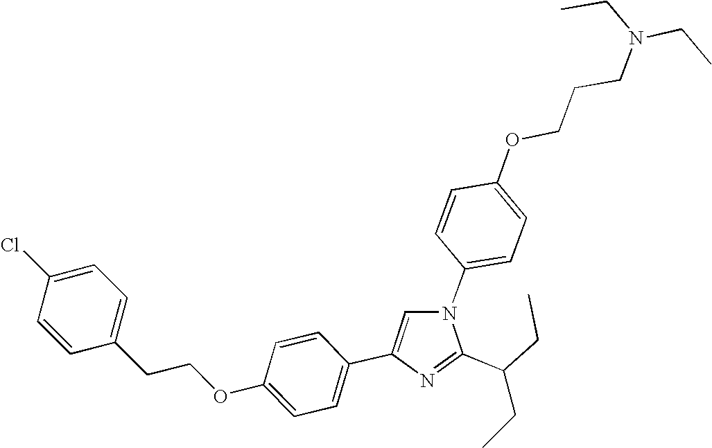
N1(C2=CC=C(OCCCN(CC)CC)C=C2)C=C(C2=CC=C(OCCC3=CC=C(Cl)C=C3)C=C2)N=C1C(CC)CC
